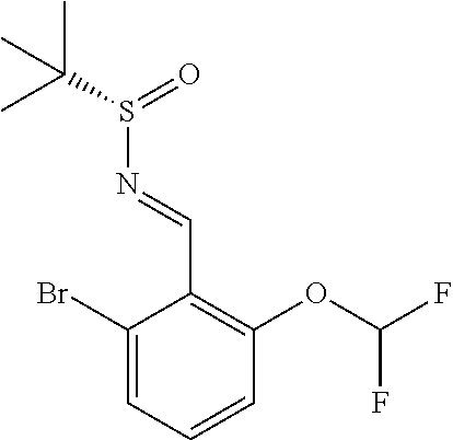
C1(Br)=CC=CC(OC(F)F)=C1C=NS(C(C)(C)C)=O
